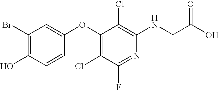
BrC1=C(O)C=CC(OC2=C(Cl)C(F)=NC(NCC(O)=O)=C2Cl)=C1
